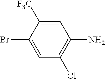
C1=C([F3C])C(Br)=CC(Cl)=C1N
